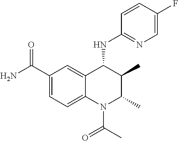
C1(C(N)=O)=CC=C2C(=C1)C(NC1=NC=C(F)C=C1)C(C)C(C)N2C(C)=O
